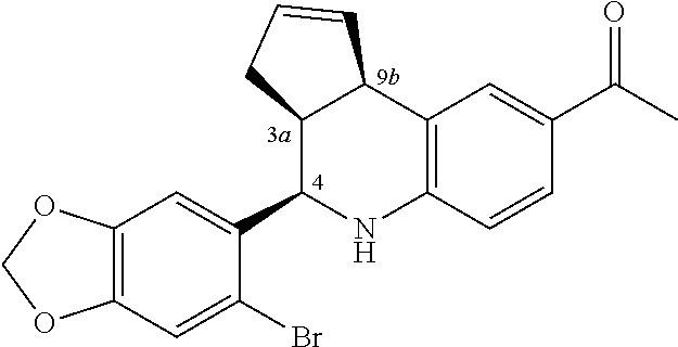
C12=C(C=C(Br)C(C3NC4=C(C5C3CC=C5)C=C(C(C)=O)C=C4)=C1)OCO2
